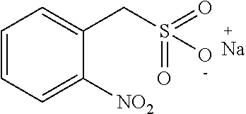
C1=CC=C([NO2])C(CS(=O)(=O)O)=C1.[Na]
